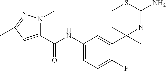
C1=C(NC(C2=CC(C)=NN2C)=O)C=C(C2(C)N=C(N)SCC2)C(F)=C1
